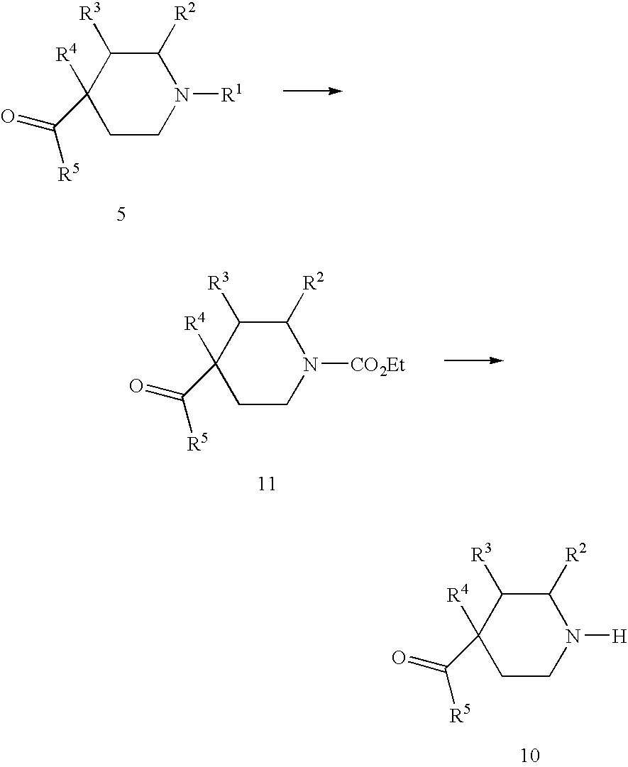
C1CN([R1])C([R2])C([R3])C1(C(=O)[R5])[R4].C1CN([CO2Et])C([R2])C([R3])C1(C(=O)[R5])[R4].C1CN([H])C([R2])C([R3])C1(C(=O)[R5])[R4]
